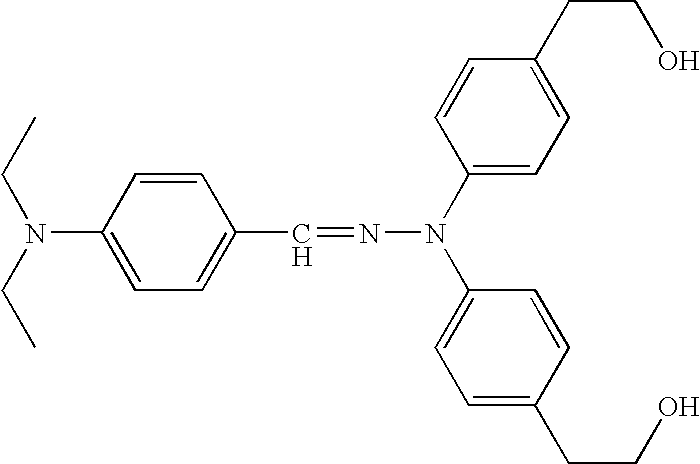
CCN(CC)C1=CC=C(C=NN(C2=CC=C(CCO)C=C2)C2=CC=C(CCO)C=C2)C=C1
